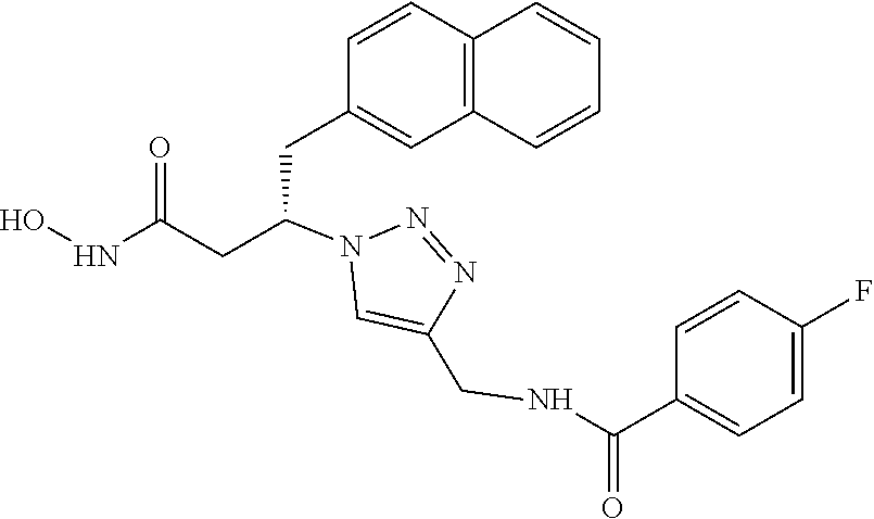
C1(CC(CC(NO)=O)N2C=C(CNC(=O)C3=CC=C(F)C=C3)N=N2)=CC2=C(C=C1)C=CC=C2
